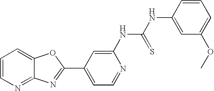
C12=NC=CC=C1OC(C1=CC=NC(NC(=S)NC3=CC(OC)=CC=C3)=C1)=N2
